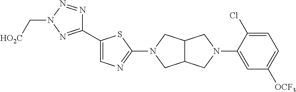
C1(C2=CN=C(N3CC4C(C3)CN(C3=CC([OCF3])=CC=C3Cl)C4)S2)=NN(C[HO2C])N=N1
